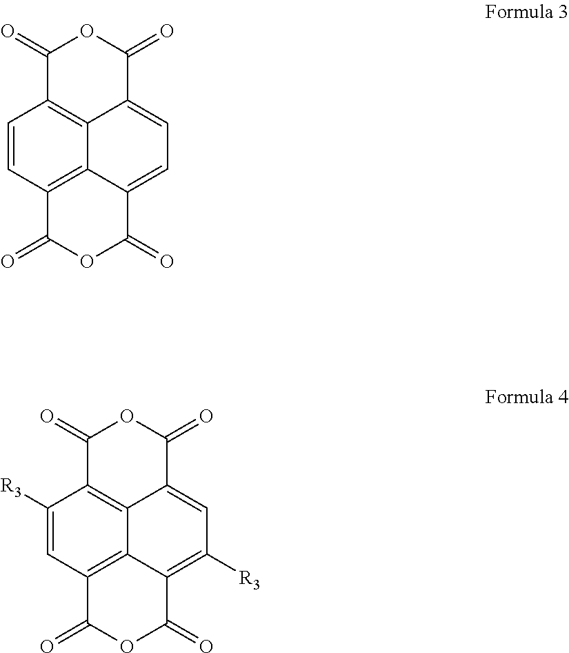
C1=CC2=C3C4=C1C(=O)OC(=O)C4=CC=C3C(=O)OC2=O.C1([R3])=CC2=C3C4=C1C(=O)OC(=O)C4=CC([R3])=C3C(=O)OC2=O
